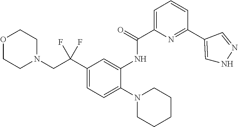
O1CCN(CC(C2=CC=C(N3CCCCC3)C(NC(C3=CC=CC(C4=CNN=C4)=N3)=O)=C2)(F)F)CC1
